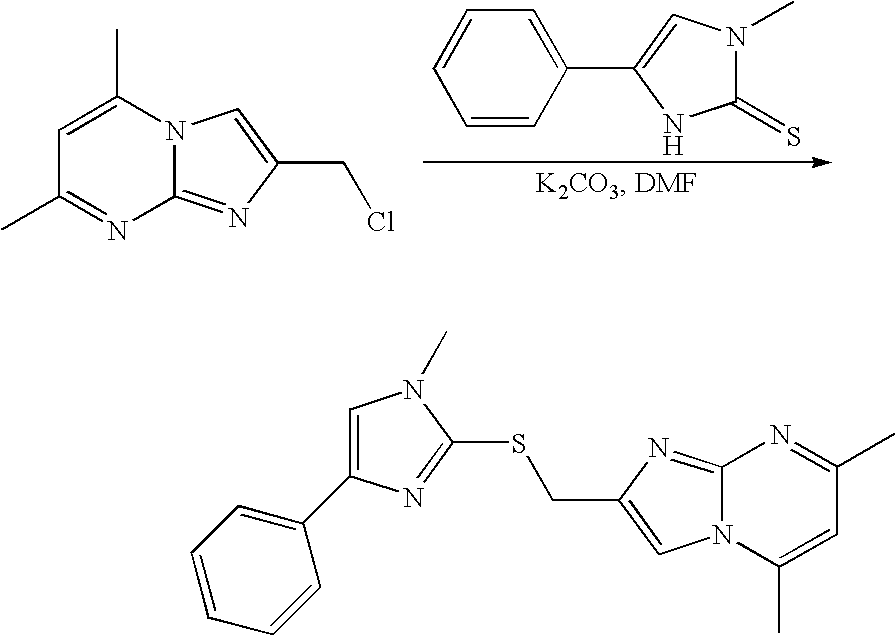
C1=C(C)N2C(=NC(CCl)=C2)N=C1C.C1=CC(C2=CN(C)C(=S)N2)=CC=C1.C1(C2=CN(C)C(SCC3=CN4C(=N3)N=C(C)C=C4C)=N2)=CC=CC=C1
